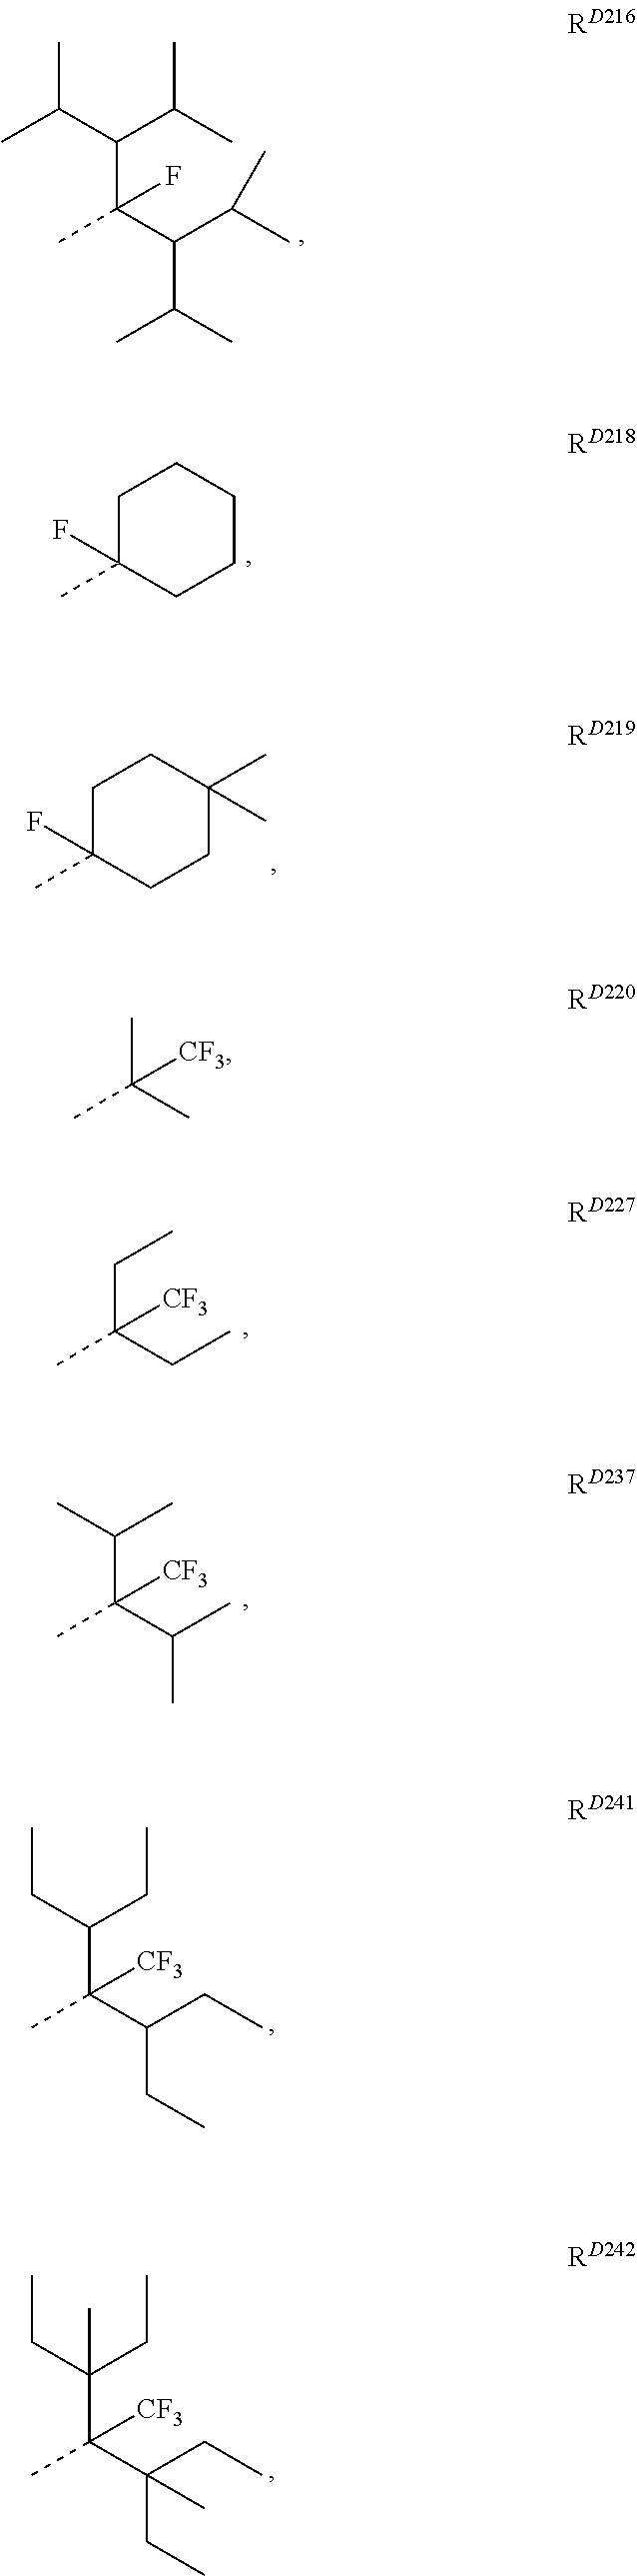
CC(C(C(C)C)C(C)C)(C(C(C)C)C(C)C)F.C1C(C)(F)CCCC1.C1C(C)(F)CCC(C)(C)C1.CC(CC)(CC)[CF3].CC(C(C)C)(C(C)C)[CF3].CC(C(CC)CC)(C(CC)CC)[CF3].CC(C(CC)(CC)C)(C(CC)(CC)C)[CF3].CC(C)(C)[CF3]
